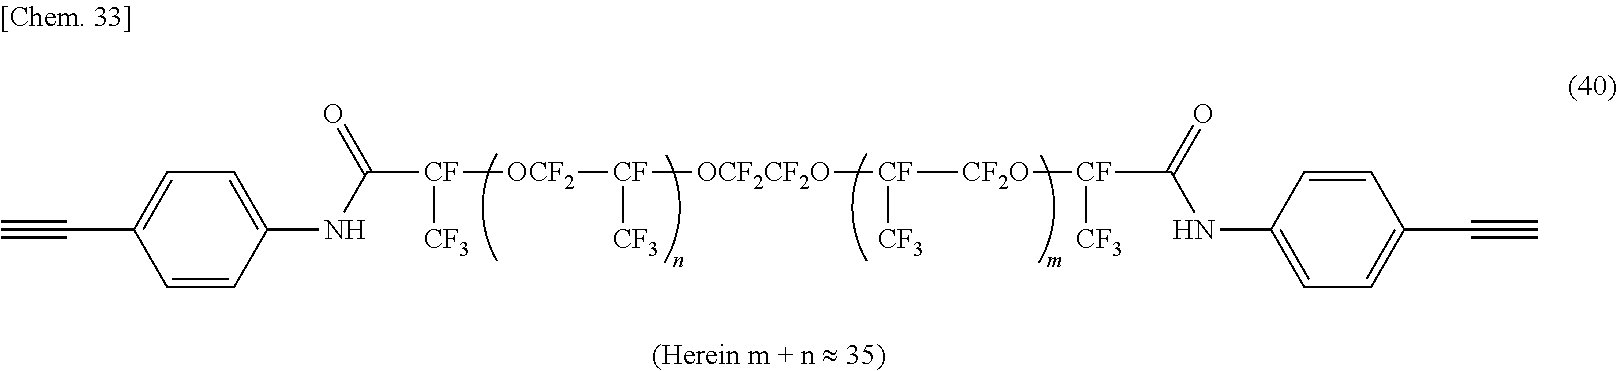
C1=C(C#C)C=CC(NC([CF]([CF3])[OCF2][CF]([CF3])[OCF2CF2O][CF]([CF2O][CF]([CF3])C(=O)NC2=CC=C(C#C)C=C2)[CF3])=O)=C1
